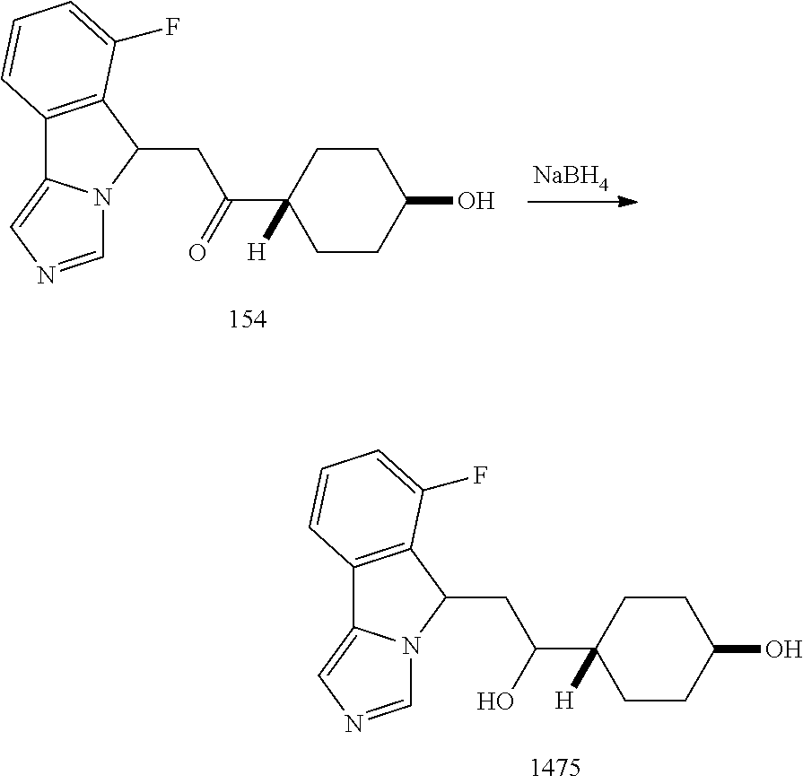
C1CC(O)CCC1(C(O)CC1C2=C(C3=CN=CN13)C=CC=C2F)[H].C1CC(O)CCC1(C(=O)CC1C2=C(C3=CN=CN13)C=CC=C2F)[H].[NaBH4]
